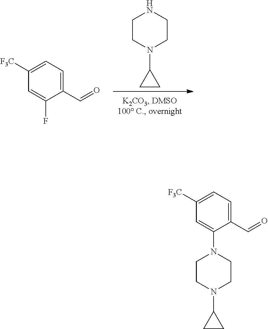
C1CN(C2CC2)CCN1.C1=C(F)C(C=O)=CC=C1[F3C].C1=C(N2CCN(C3CC3)CC2)C(C=O)=CC=C1[F3C]
